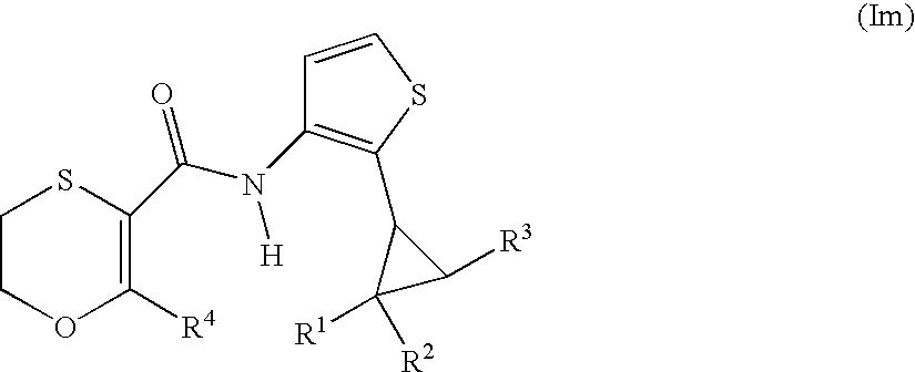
C(N([H])C1=C(C2C([R1])([R2])C2[R3])SC=C1)(=O)C1=C([R4])OCCS1
